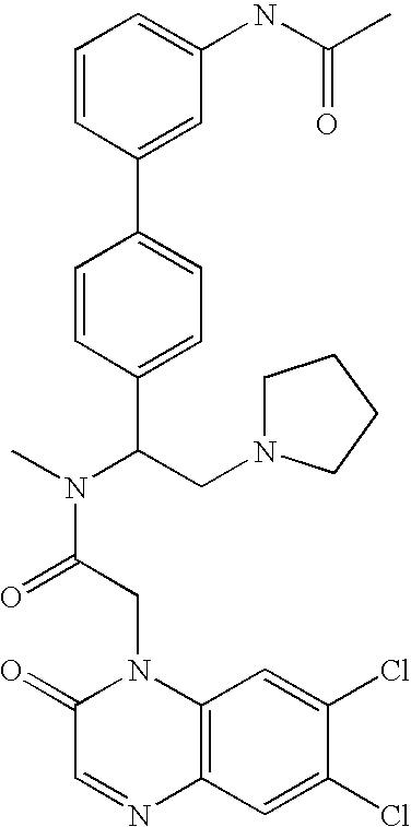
C(C(N(C)C(CN1CCCC1)C1=CC=C(C2=CC(NC(C)=O)=CC=C2)C=C1)=O)N1C2=C(C=C(Cl)C(Cl)=C2)N=CC1=O
